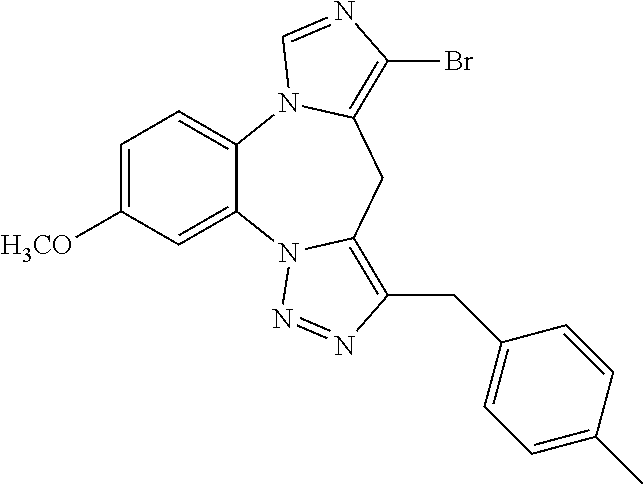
C1=C([H3CO])C=C2C(=C1)N1C(=C(Br)N=C1)CC1=C(CC3=CC=C(C)C=C3)N=NN21
